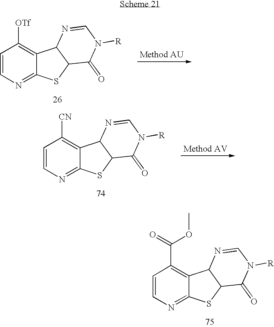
C1=CN=C2C(=C1[OTf])C1C(S2)C(=O)N([R])C=N1.C1=CN=C2C(=C1[CN])C1C(S2)C(=O)N([R])C=N1.C1=CN=C2C(=C1C(=O)OC)C1C(S2)C(=O)N([R])C=N1
